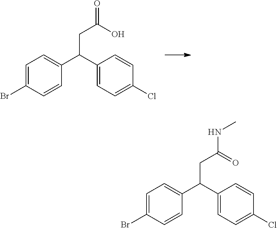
C1=C(Br)C=CC(C(CC(=O)O)C2=CC=C(Cl)C=C2)=C1.C1=C(Br)C=CC(C(CC(NC)=O)C2=CC=C(Cl)C=C2)=C1
